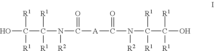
OC([R1])([R1])C([R1])([R1])N([R2])C(=O)[A]C(=O)N(C(C(O)([R1])[R1])([R1])[R1])[R2]
